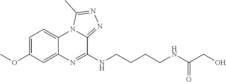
C1=C(OC)C=C2C(=C1)N1C(=NN=C1C)C(NCCCCNC(CO)=O)=N2
